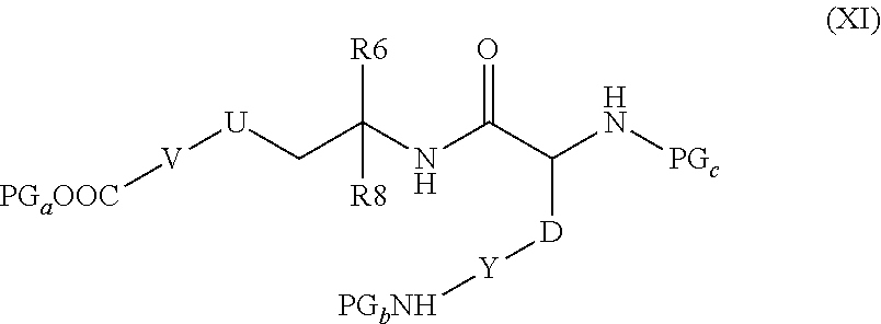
[U]([V][PGaOOC])CC(NC(C(N[PGc])[D][Y][PGbNH])=O)([R8])[R6]
